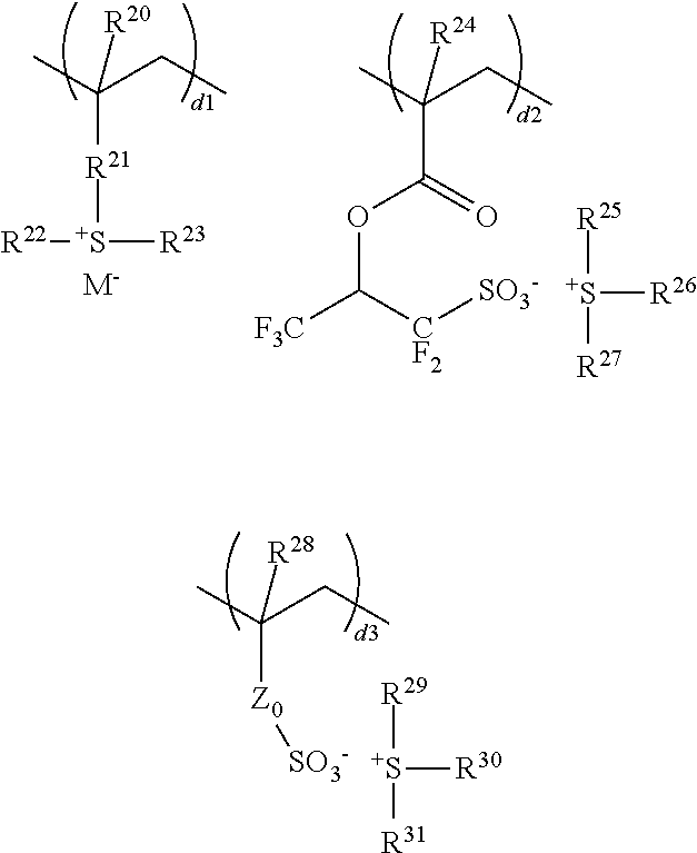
[Z0](C(C)(CC)[R28])[SO3-].[S+]([R29])([R30])[R31].[R21]([S+]([R23])[R22])C(C)(CC)[R20].C(C(C)(CC)[R24])(OC([CF2][SO3-])[F3C])=O.[S+]([R25])([R26])[R27].[M-]
